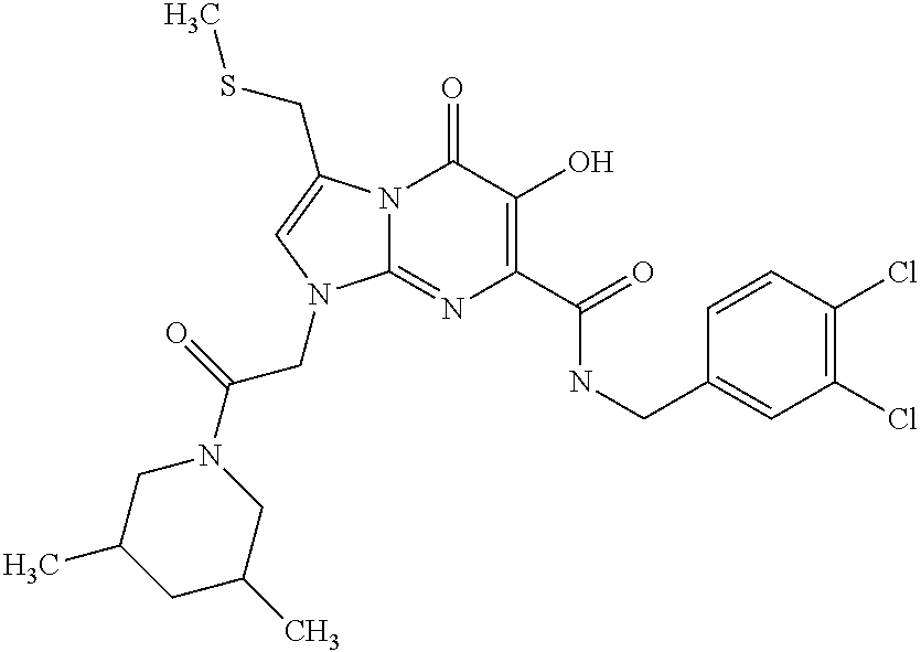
N12C(=NC(C(=O)NCC3=CC(Cl)=C(Cl)C=C3)=C(O)C1=O)N(CC(=O)N1CC(C)CC(C)C1)C=C2CSC
